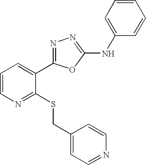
C1(CSC2=NC=CC=C2C2=NN=C(NC3=CC=CC=C3)O2)=CC=NC=C1
